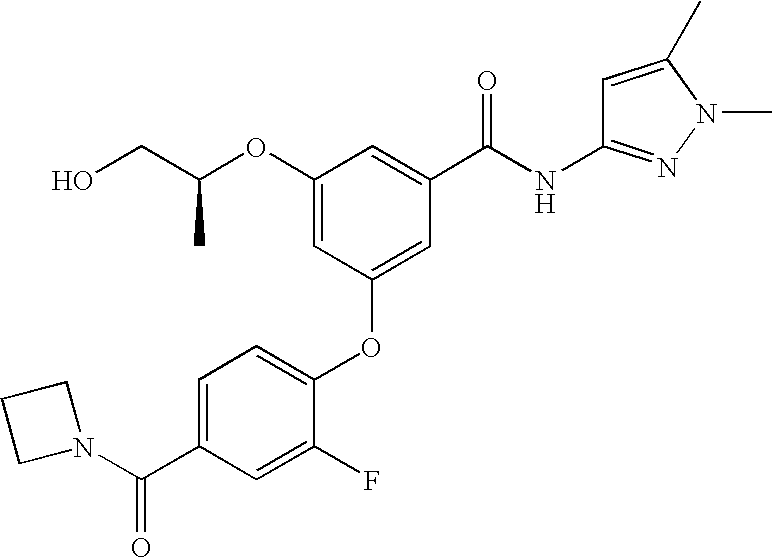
C1(OC2=CC(C(NC3=NN(C)C(C)=C3)=O)=CC(OC(CO)C)=C2)=CC=C(C(=O)N2CCC2)C=C1F
